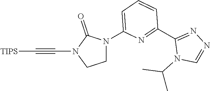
C1N(C2=CC=CC(C3=NN=CN3C(C)C)=N2)C(=O)N(C#C[TIPS])C1
